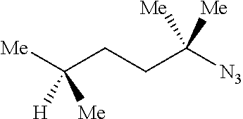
[Me]C(CCC([N3])([Me])[Me])([H])[Me]
